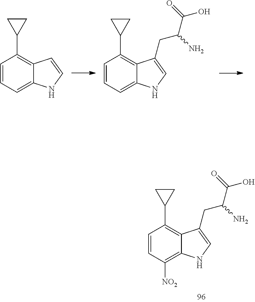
C1=CC=C2C(=C1C1CC1)C=CN2.C1=CC=C2C(=C1C1CC1)C(CC(N)C(O)=O)=CN2.C1=CC([NO2])=C2C(=C1C1CC1)C(CC(N)C(O)=O)=CN2
